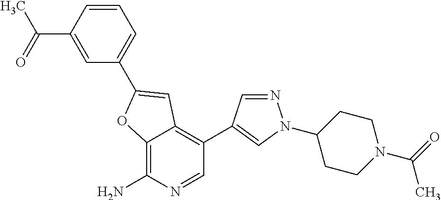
C12=C(N)N=CC(C3=CN(C4CCN(C(=O)C)CC4)N=C3)=C1C=C(C1=CC=CC(C(=O)C)=C1)O2
